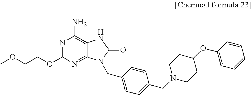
COCCOC1=NC(N)=C2C(=N1)N(CC1=CC=C(CN3CCC(OC4=CC=CC=C4)CC3)C=C1)C(=O)N2
